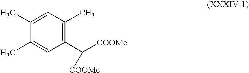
C1(C([COOMe])[COOMe])=C(C)C=C(C)C(C)=C1
